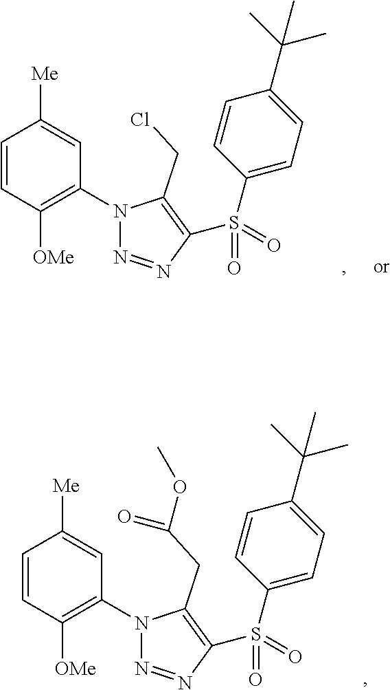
C1=CC([OMe])=C(N2N=NC(S(=O)(C3=CC=C(C(C)(C)C)C=C3)=O)=C2CCl)C=C1[Me].C1=CC([OMe])=C(N2N=NC(S(=O)(C3=CC=C(C(C)(C)C)C=C3)=O)=C2CC(=O)OC)C=C1[Me]
